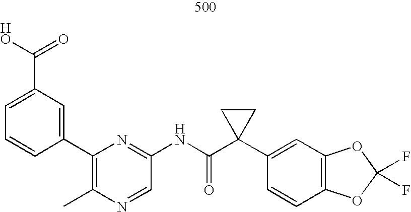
N1=CC(NC(C2(C3=CC4=C(C=C3)OC(F)(F)O4)CC2)=O)=NC(C2=CC(C(=O)O)=CC=C2)=C1C
